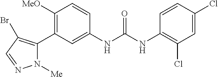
C1([MeO])=C(C2=C(Br)C=NN2[Me])C=C(NC(NC2=C(Cl)C=C(Cl)C=C2)=O)C=C1
